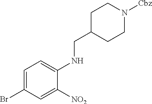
C1=C(Br)C=C([NO2])C(NCC2CCN([Cbz])CC2)=C1
